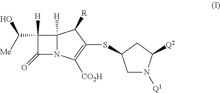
C1([H])(C(O)[Me])C(=O)N2C1([H])C([R])C(SC1CN([Q1])C([Q2])C1)=C2[CO2H]
